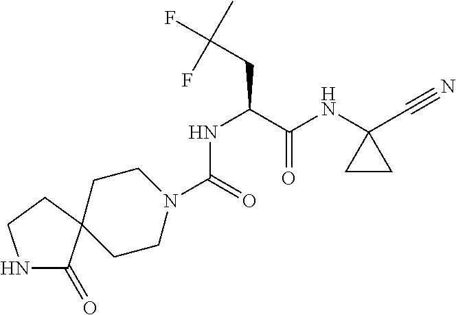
N(C(C(NC1(C#N)CC1)=O)CC(F)(C)F)C(N1CCC2(CC1)C(=O)NCC2)=O
